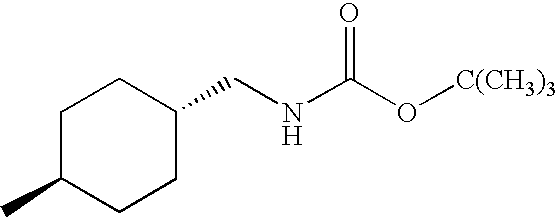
C1C(C)CCC(CNC(O[C(CH3)3])=O)C1
